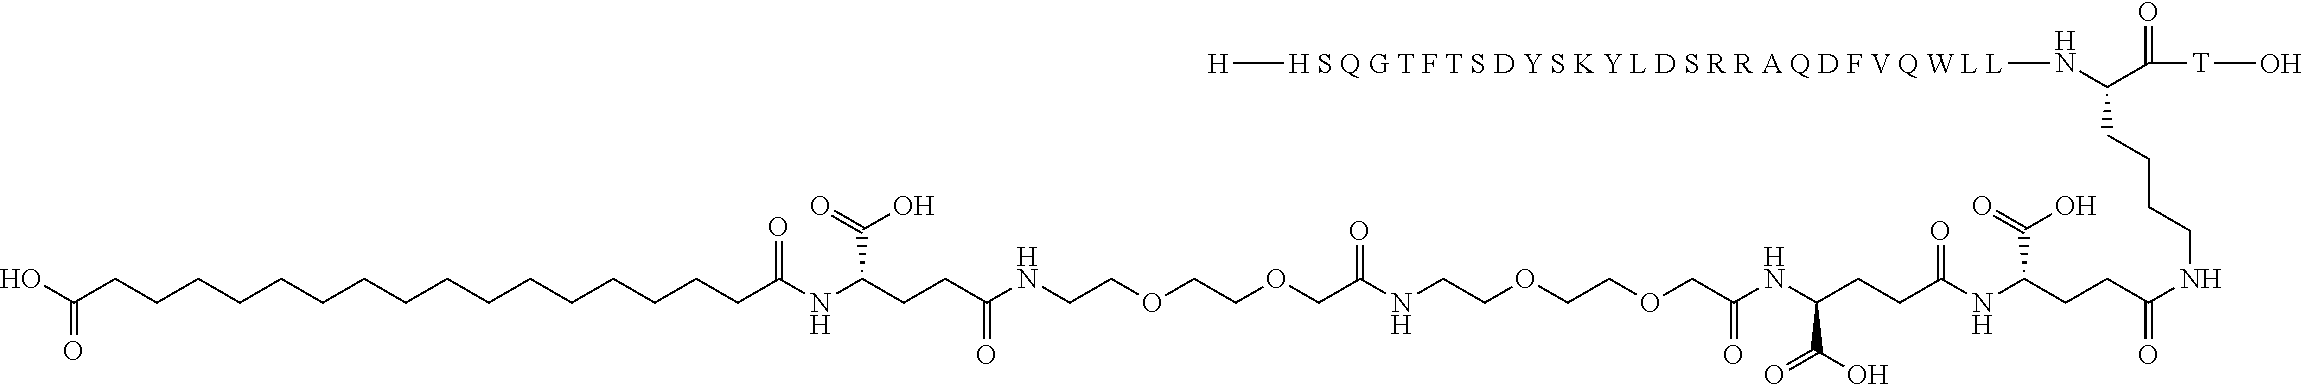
C(COCCOCCNC(CCC(NC(CCCCCCCCCCCCCCCCC(O)=O)=O)C(O)=O)=O)(=O)NCCOCCOCC(=O)NC(CCC(NC(CCC(NCCCCC(N[H S Q G T F T S D Y S K Y L D S R R A Q D F V Q W L L][H])C(=O)[T]O)=O)C(O)=O)=O)C(O)=O
